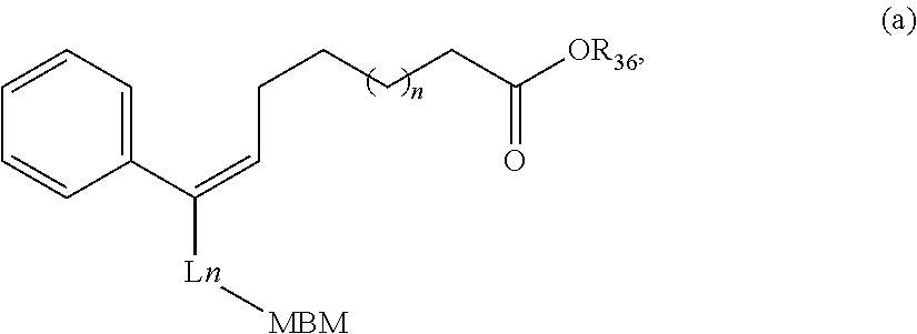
C1=CC=CC(C(=CCCCCC([OR36])=O)[Ln][MBM])=C1
